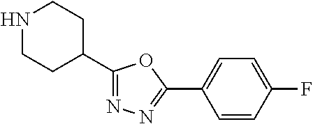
N1CCC(C2=NN=C(C3=CC=C(F)C=C3)O2)CC1
